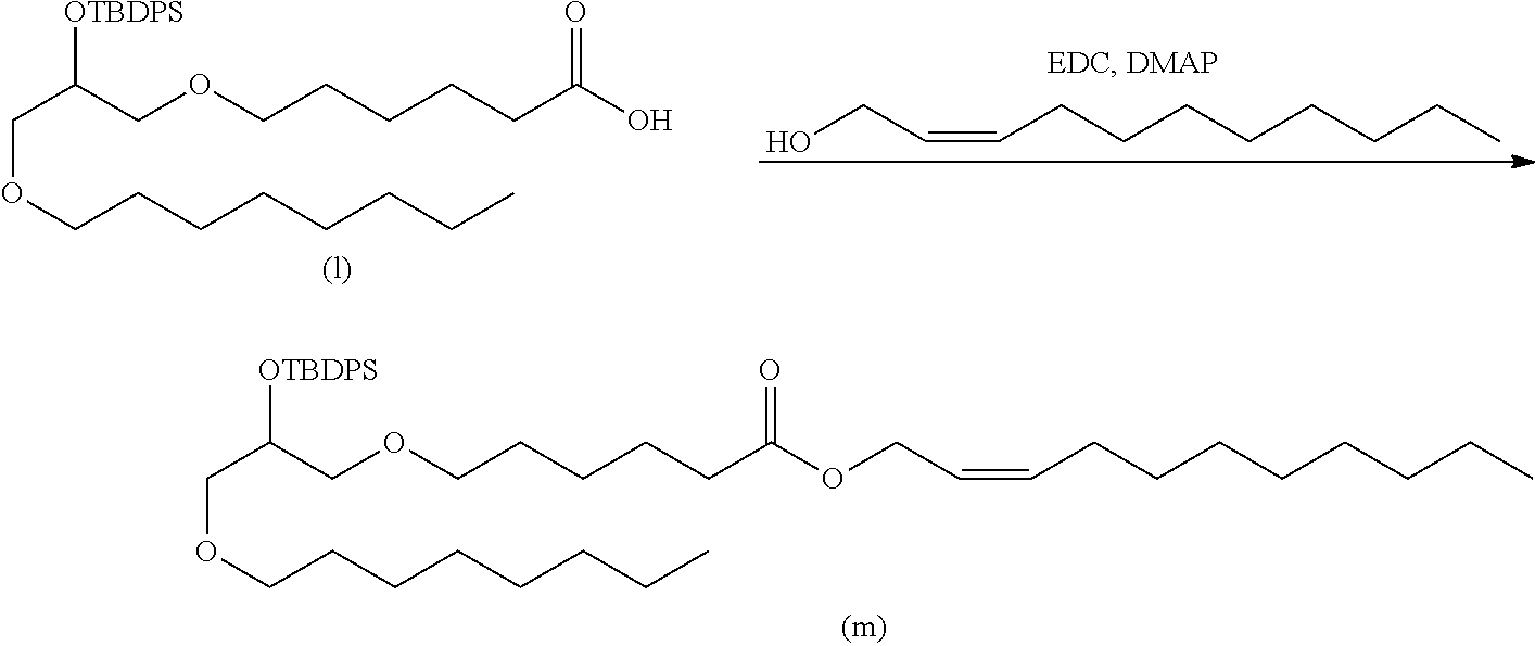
O(CCCCCC(=O)OCC=CCCCCCCCC)CC(COCCCCCCCC)[OTBDPS].O(CCCCCC(O)=O)CC(COCCCCCCCC)[OTBDPS].C(=CCCCCCCCC)CO
